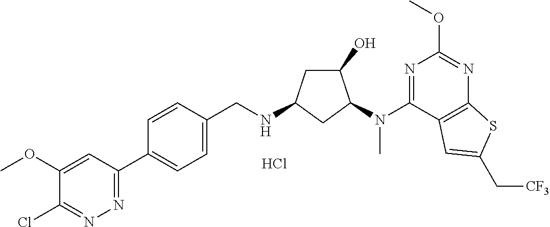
C1(C2=CC=C(CNC3CC(O)C(N(C4=NC(OC)=NC5=C4C=C(C[CF3])S5)C)C3)C=C2)=NN=C(Cl)C(OC)=C1.Cl
